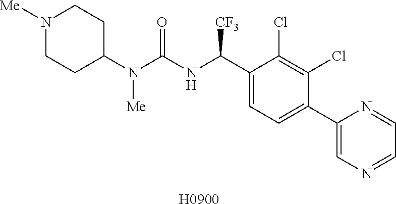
C1(C(NC(=O)N([Me])C2CCN([Me])CC2)[CF3])=CC=C(C2=CN=CC=N2)C(Cl)=C1Cl.[ H0900]
